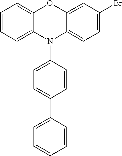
C1=CC=C2C(=C1)OC1=CC(Br)=CC=C1N2C1=CC=C(C2=CC=CC=C2)C=C1
